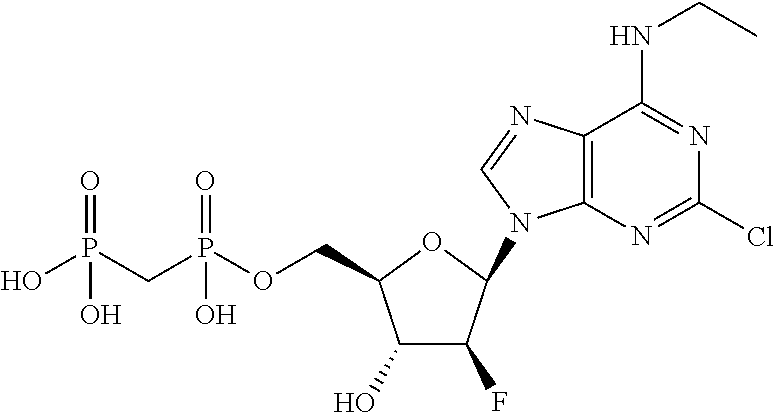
C1(O)C(F)C(N2C3=C(C(NCC)=NC(Cl)=N3)N=C2)OC1COP(CP(O)(=O)O)(=O)O
